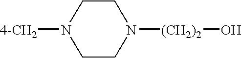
C1CN([4-CH2])CCN1[(CH2)2]O
